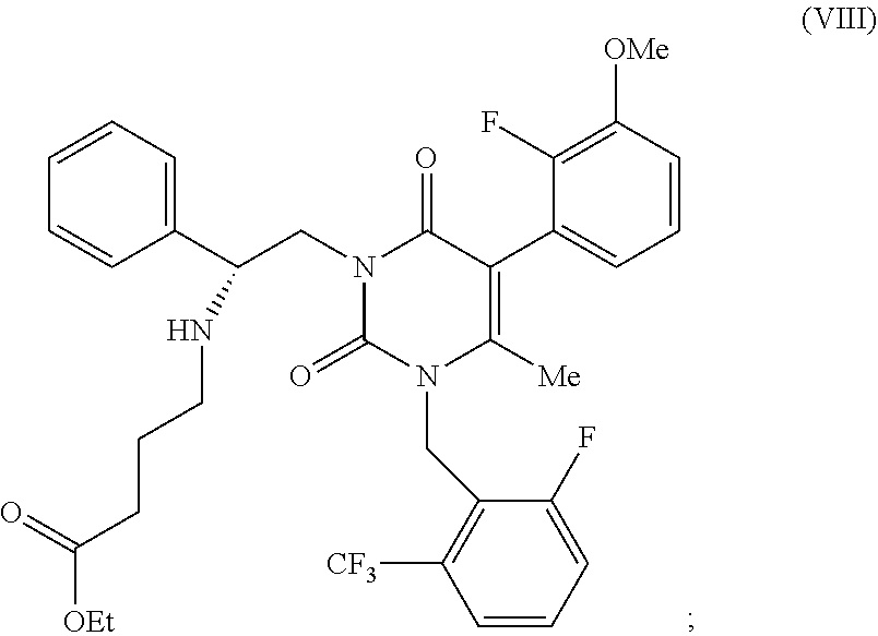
C1=CC([OMe])=C(F)C(C2=C([Me])N(CC3=C([CF3])C=CC=C3F)C(=O)N(CC(C3=CC=CC=C3)NCCCC(=O)[OEt])C2=O)=C1
